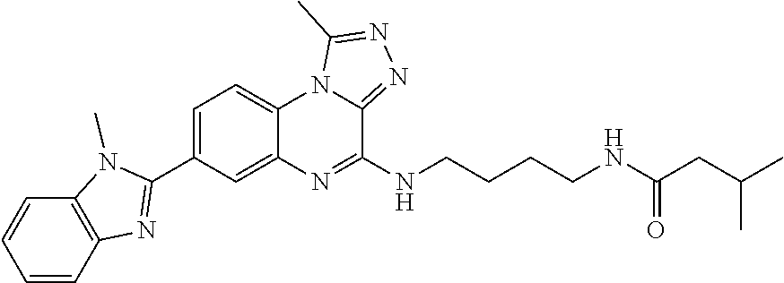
N(CCCCNC(CC(C)C)=O)C1=NC2=CC(C3=NC4=C(C=CC=C4)N3C)=CC=C2N2C1=NN=C2C
